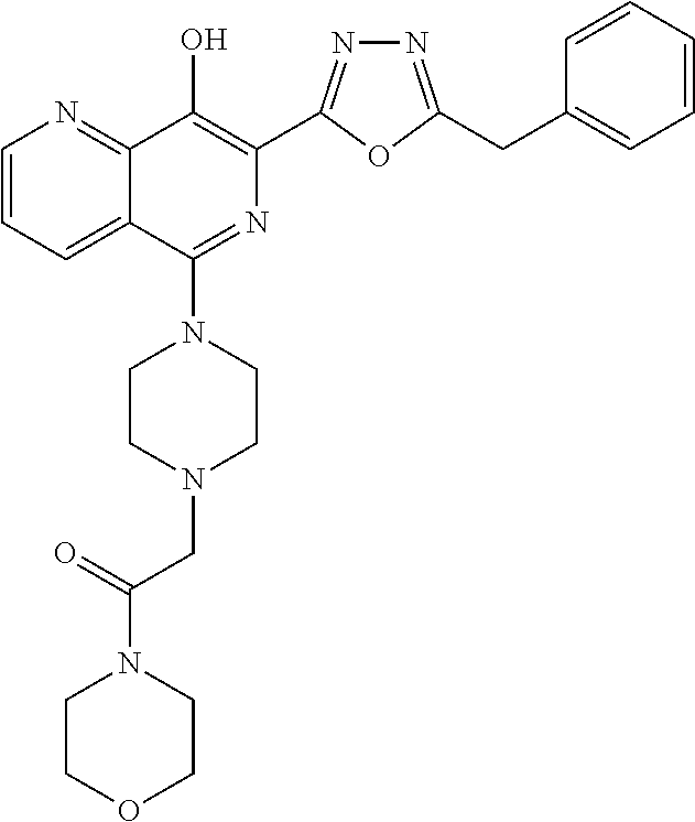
C1=CC=C2C(=N1)C(O)=C(C1=NN=C(CC3=CC=CC=C3)O1)N=C2N1CCN(CC(N2CCOCC2)=O)CC1
